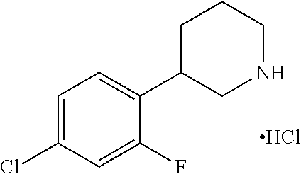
C1=C(Cl)C=C(F)C(C2CNCCC2)=C1.Cl
